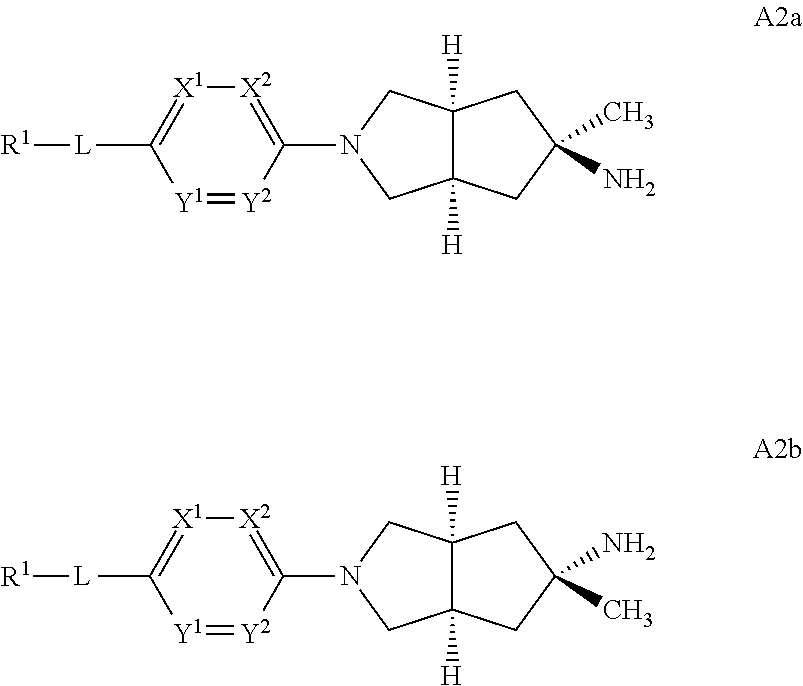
C12([H])C([H])(CC(C)(N)C1)CN(C1=[X2][X1]=C([L][R1])[Y1]=[Y2]1)C2.C12([H])C([H])(CC(N)(C)C1)CN(C1=[X2][X1]=C([L][R1])[Y1]=[Y2]1)C2
